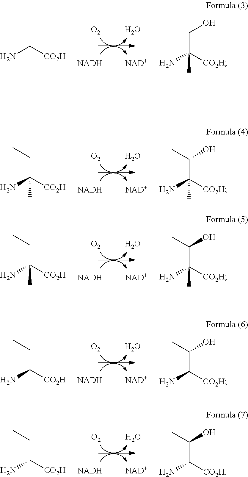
[O2].[NADH].O.[NAD+].CC([CO2H])(N)C.C(C([CO2H])(N)C)O.[O2].[NADH].O.[NAD+].C(C([CO2H])(N)C)C.C(C([CO2H])(N)C)(O)C.[O2].[NADH].O.[NAD+].C(C([CO2H])(N)C)C.C(C([CO2H])(N)C)(O)C.[O2].[NADH].O.[NAD+].C(C([CO2H])N)C.C(C([CO2H])N)(O)C.[O2].[NADH].O.[NAD+].C(C([CO2H])N)C.C(C([CO2H])N)(O)C
